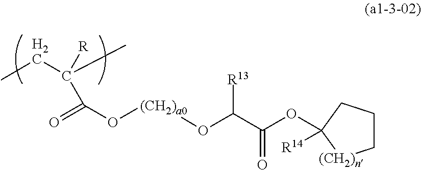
C1CCC(OC(=O)C(O[(CH2)a0]OC(C([R])(CC)C)=O)[R13])([R14])[(CH2)n]1
